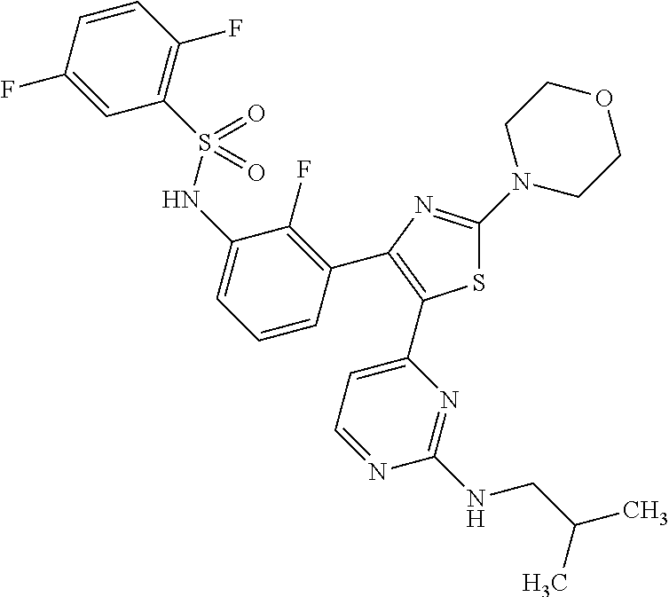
C1=C(F)C=CC(F)=C1S(NC1=CC=CC(C2=C(C3=CC=NC(NCC(C)C)=N3)SC(N3CCOCC3)=N2)=C1F)(=O)=O
